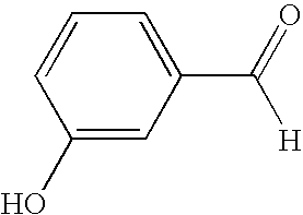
C1(O)=CC(C(=O)[H])=CC=C1
